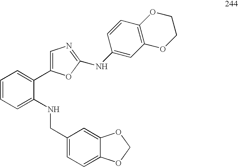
C1=CC=C(NCC2=CC=C3C(=C2)OCO3)C(C2=CN=C(NC3=CC4=C(C=C3)OCCO4)O2)=C1
